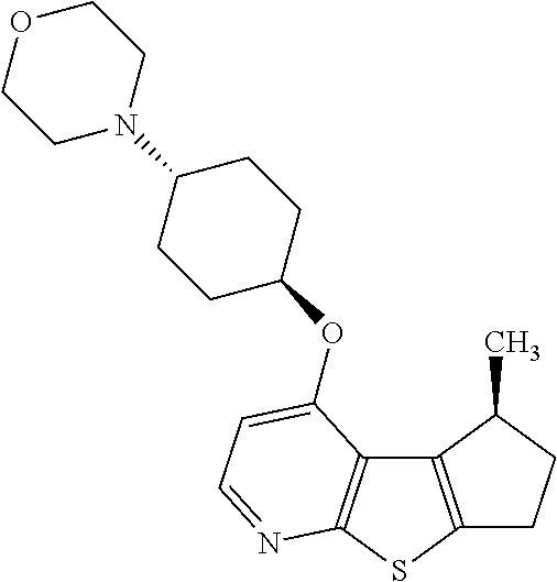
C1C2=C(C(C)C1)C1=C(S2)N=CC=C1OC1CCC(N2CCOCC2)CC1
